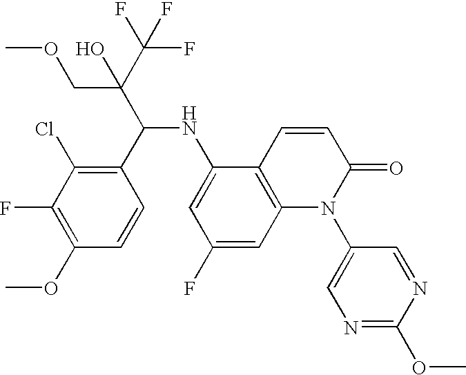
C1(C(C(C(F)(F)F)(COC)O)NC2=CC(F)=CC3=C2C=CC(=O)N3C2=CN=C(OC)N=C2)=C(Cl)C(F)=C(OC)C=C1
